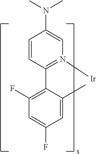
C1=CC(C2=C(F)C=C(F)C=C2C)=N([Ir])C=C1N(C)C
